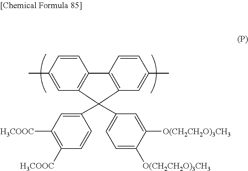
C1=CC(C)=CC2=C1C1=C(C=C(C)C=C1)C2(C1=CC([H3COOC])=C([H3COOC])C=C1)C1=CC=C([O(CH2CH2O)3CH3])C([O(CH2CH2O)3CH3])=C1
